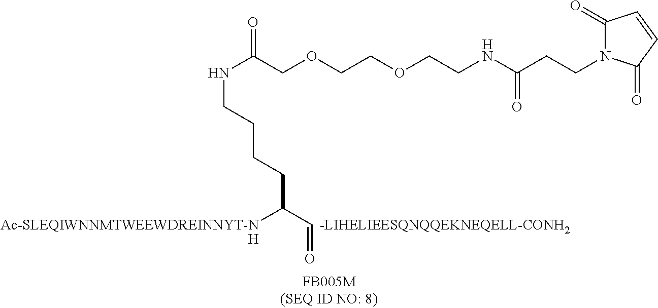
C1(=O)N(CCC(NCCOCCOCC(NCCCCC(C=O)[Ac-SLEQIWNNMTWEEWDREINNYT-NH])=O)=O)C(=O)C=C1.[-LIHELIEESQNQQEKNEQELL-CONH2]
